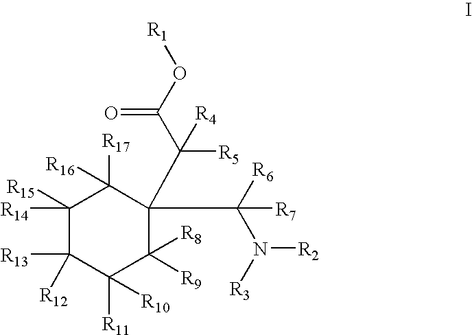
C1([R14])([R15])C([R13])([R12])C([R11])([R10])C([R9])([R8])C(C([R6])(N([R3])[R2])[R7])(C(C(O[R1])=O)([R5])[R4])C1([R17])[R16]
